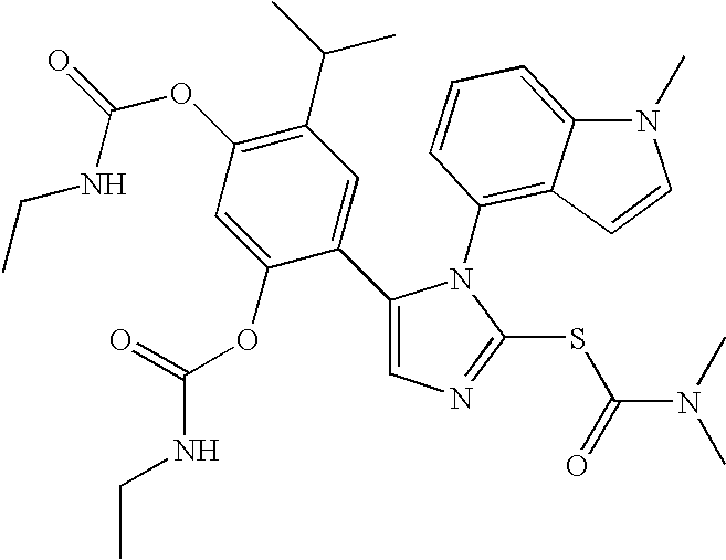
C1(C2=CC(C(C)C)=C(OC(NCC)=O)C=C2OC(NCC)=O)=CN=C(SC(N(C)C)=O)N1C1=C2C(=CC=C1)N(C)C=C2
